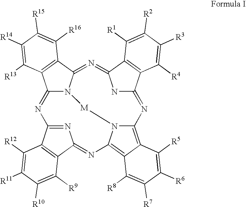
C12=NC3=NC(=NC4=C5C(=C6N4[M]N1C(=N=C1NC(=N6)C4=C1C([R1])=C([R2])C([R3])=C4[R4])C1=C2C([R13])=C([R14])C([R15])=C1[R16])C([R5])=C([R6])C([R7])=C5[R8])C1=C3C([R12])=C([R11])C([R10])=C1[R9]
